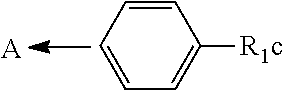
C1=C([R1c])C=CC=C1.[A]
